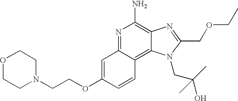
C1=C(OCCN2CCOCC2)C=CC2=C3C(=C(N)N=C12)N=C(COCC)N3CC(O)(C)C
